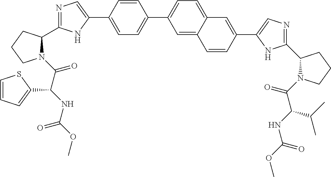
C1=C(C2=CN=C(C3N(C(C(NC(OC)=O)C4=CC=CS4)=O)CCC3)N2)C=CC(C2=CC=C3C(=C2)C=CC(C2=CN=C(C4N(C(C(NC(OC)=O)C(C)C)=O)CCC4)N2)=C3)=C1
